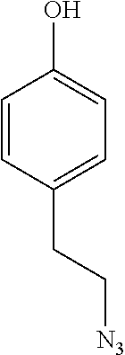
C1=CC(CC[N3])=CC=C1O
